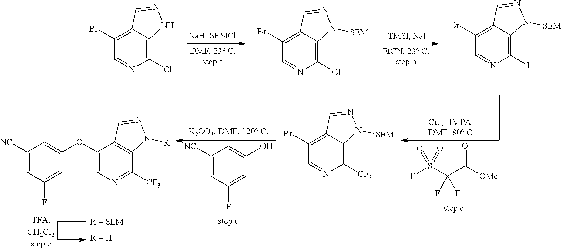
C1(Cl)=C2C(=C(Br)C=N1)C=NN2.C1(Cl)=C2C(=C(Br)C=N1)C=NN2[SEM].C1(I)=C2C(=C(Br)C=N1)C=NN2[SEM].FS(C(C([OMe])=O)(F)F)(=O)=O.C1([NC])=CC(F)=CC(O)=C1.C1([CF3])=C2C(=C(Br)C=N1)C=NN2[SEM].C1([NC])=CC(F)=CC(OC2=CN=C([CF3])C3=C2C=NN3[R])=C1
